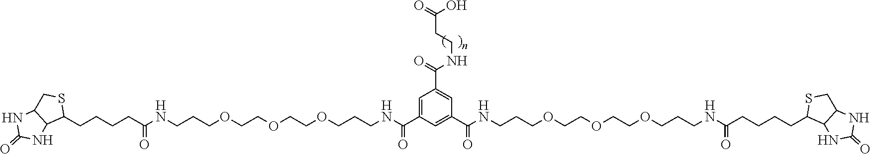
C1=C(C(NCCCOCCOCCOCCCNC(CCCCC2SCC3C2NC(=O)N3)=O)=O)C=C(C(NCCCOCCOCCOCCCNC(CCCCC2SCC3C2NC(=O)N3)=O)=O)C=C1C(NCCC(O)=O)=O
